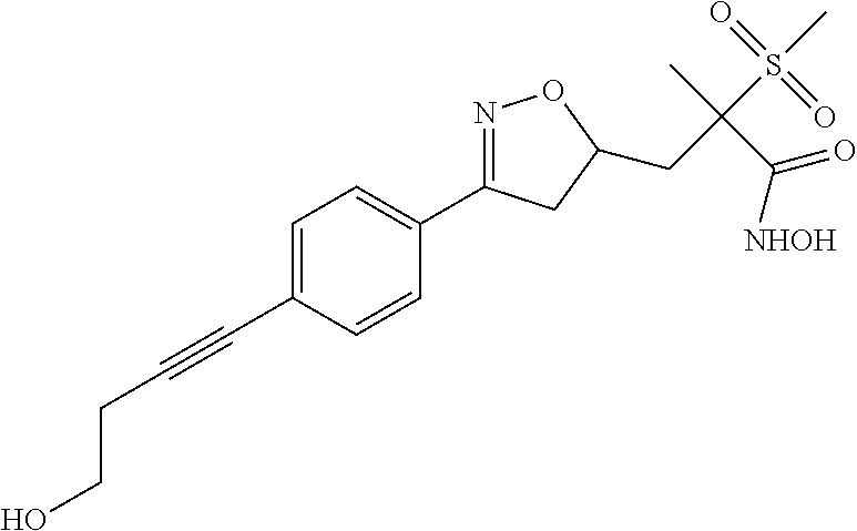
C1=C(C#CCCO)C=CC(C2=NOC(CC(S(C)(=O)=O)(C)C(=O)[NHOH])C2)=C1
